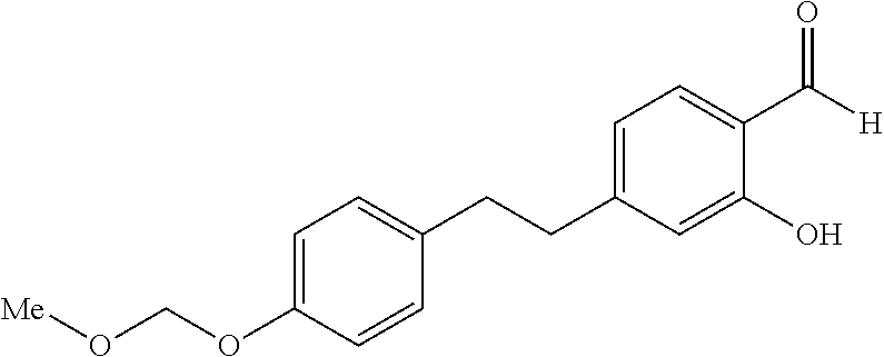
C1=C(CCC2=CC=C(OCO[Me])C=C2)C=C(O)C(C(=O)[H])=C1
